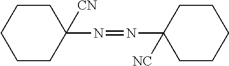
C1CC(N=NC2([NC])CCCCC2)([CN])CCC1
